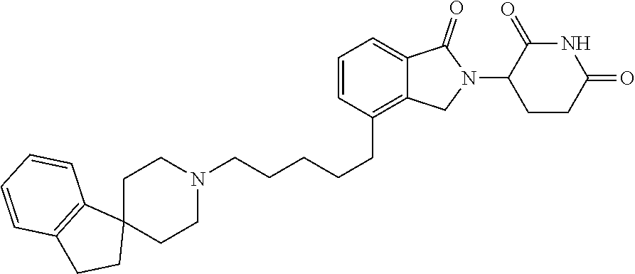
N1C(=O)C(N2C(=O)C3=CC=CC(CCCCCN4CCC5(CC4)C4=C(CC5)C=CC=C4)=C3C2)CCC1=O
